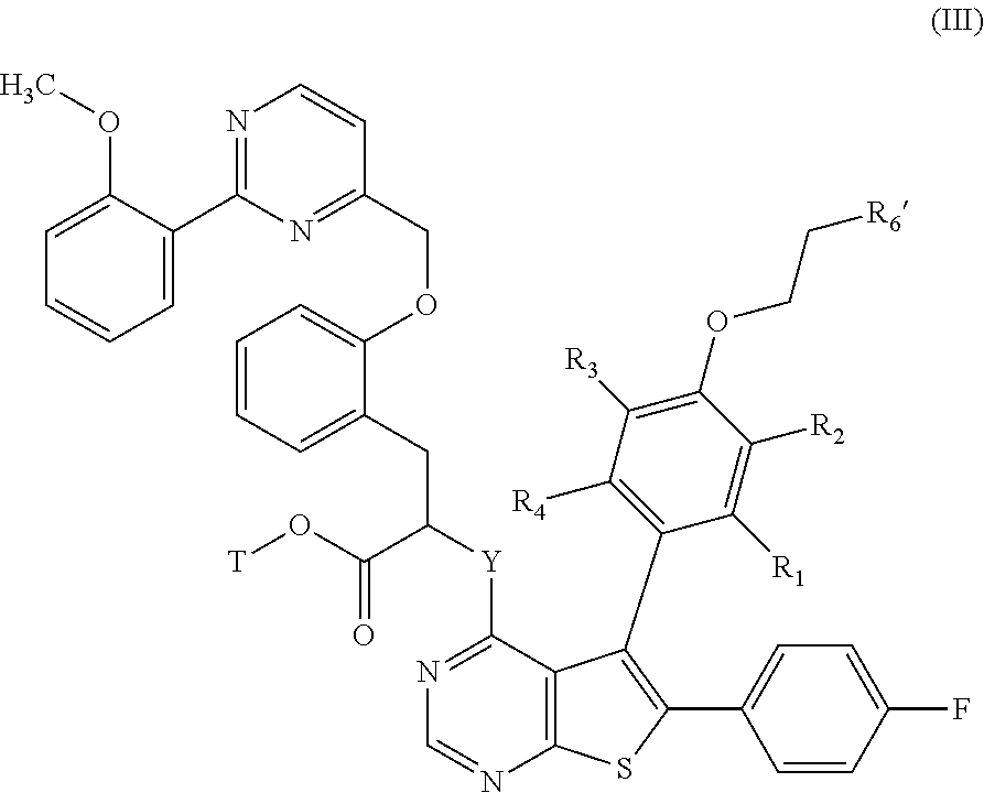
C12=C(N=CN=C1[Y]C(CC1=CC=CC=C1OCC1=NC(C3=CC=CC=C3OC)=NC=C1)C(O[T])=O)SC(C1=CC=C(F)C=C1)=C2C1=C([R4])C([R3])=C(OCC[R6])C([R2])=C1[R1]
